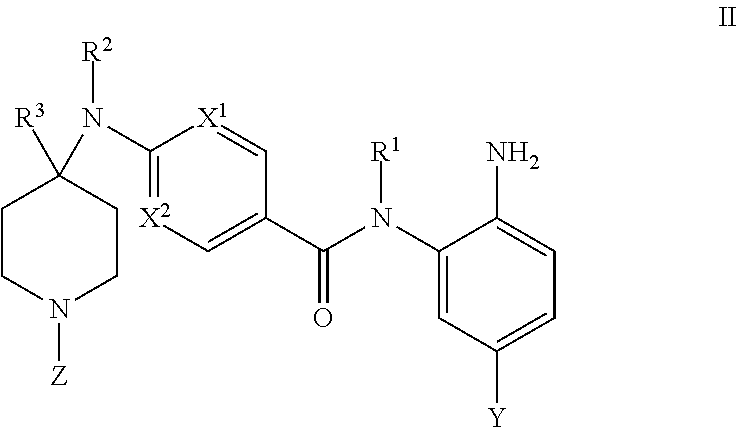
C1CN([Z])CCC1(N(C1=[X2]C=C(C(N(C2=CC([Y])=CC=C2N)[R1])=O)C=[X1]1)[R2])[R3]
